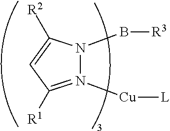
N1([Cu][L])=C([R1])C=C([R2])N1B[R3]
